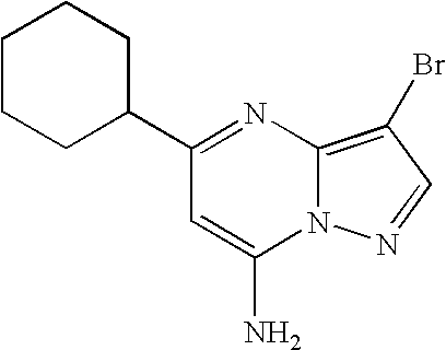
C1(C2CCCCC2)=NC2=C(Br)C=NN2C(N)=C1
